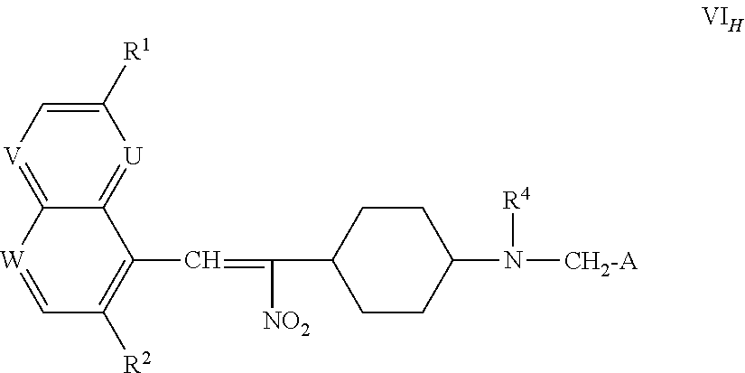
C1([R1])=C[V]=C2C(=[U]1)C(C=C([NO2])C1CCC(N([R4])[CH2-A])CC1)=C([R2])C=[W]2
